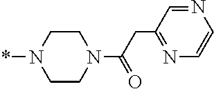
C1CN(*)CCN1C(CC1=NC=CN=C1)=O
